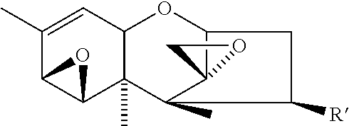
C1(C)=CC2C(C)(C3C1O3)C1(C)C3(C(O2)CC1[R])OC3
